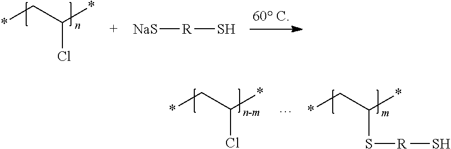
*CC(*)Cl.[NaS][R]S.*CC(*)Cl.*CC(*)S[R]S
